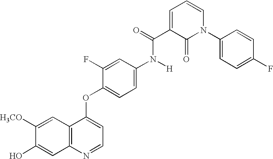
C1(N2C=CC=C(C(N(C3=CC=C(OC4=CC=NC5=C4C=C([H3CO])C(O)=C5)C(F)=C3)[H])=O)C2=O)=CC=C(F)C=C1
